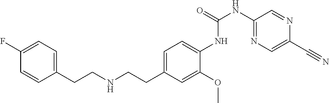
C1=CC(F)=CC=C1CCNCCC1=CC=C(NC(NC2=NC=C(C#N)N=C2)=O)C(OC)=C1
